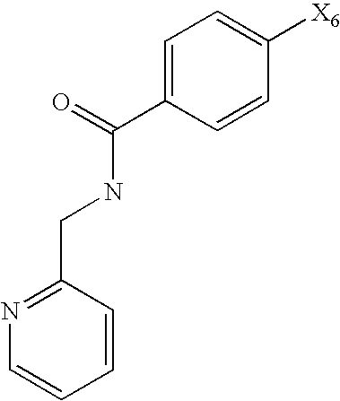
C1=CC(CNC(C2=CC=C([X6])C=C2)=O)=NC=C1
